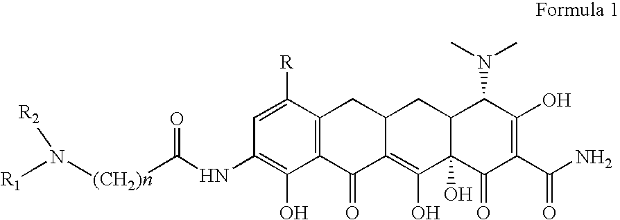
C1=C([R])C2=C(C(O)=C1NC(=O)[(CH2)n]N([R2])[R1])C(=O)C1=C(O)C3(O)C(CC1C2)C(N(C)C)C(O)=C(C(N)=O)C3=O
